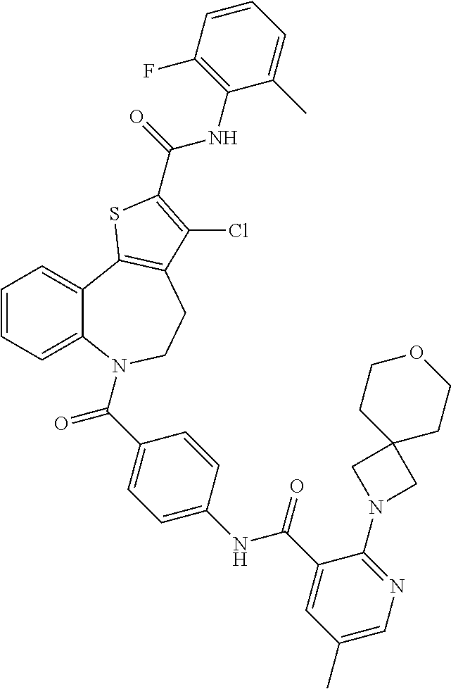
C1=CC=C2C(=C1)C1=C(CCN2C(=O)C2=CC=C(NC(=O)C3=CC(C)=CN=C3N3CC4(C3)CCOCC4)C=C2)C(Cl)=C(C(=O)NC2=C(F)C=CC=C2C)S1
